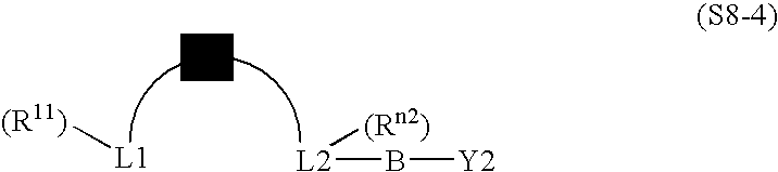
[(R11)][L1].[L2](B[Y2])[(Rn2)]
